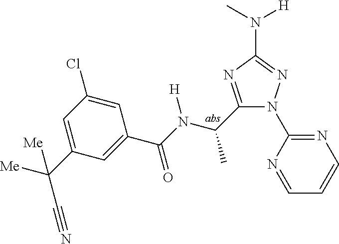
C1(C(N(C(C2=CC(C([Me])(C#N)[Me])=CC(Cl)=C2)=O)[H])C)=NC(N(C)[H])=NN1C1=NC=CC=N1
